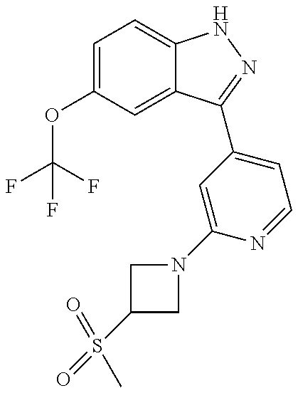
C1(OC(F)(F)F)=CC=C2C(=C1)C(C1=CC=NC(N3CC(S(=O)(=O)C)C3)=C1)=NN2
